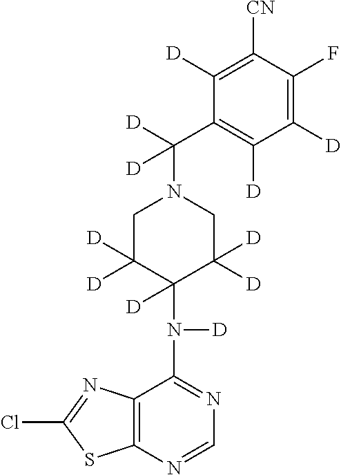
C12=C(N=CN=C1N([D])C1([D])C([D])([D])CN(C([D])(C3=C([D])C([D])=C(F)C([CN])=C3[D])[D])CC1([D])[D])SC(Cl)=N2
